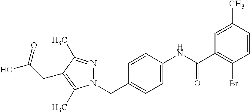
N1(CC2=CC=C(NC(C3=C(Br)C=CC(C)=C3)=O)C=C2)N=C(C)C(CC(O)=O)=C1C
